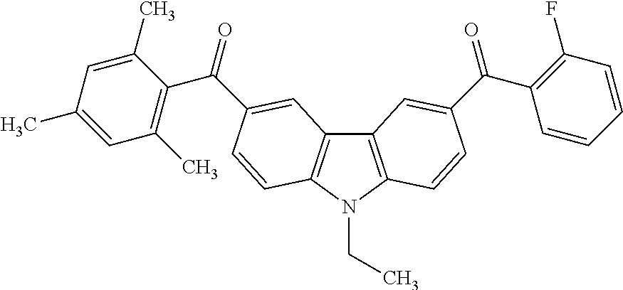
C12=C(N(CC)C3=C1C=C(C(C1=C(C)C=C(C)C=C1C)=O)C=C3)C=CC(C(C1=C(F)C=CC=C1)=O)=C2
